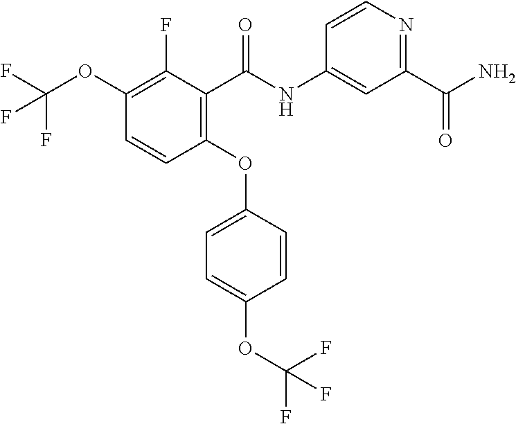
O(C1=C(F)C(C(NC2=CC(C(=O)N)=NC=C2)=O)=C(OC2=CC=C(OC(F)(F)F)C=C2)C=C1)C(F)(F)F
